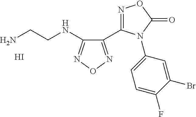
C1(NCCN)=NON=C1C1=NOC(=O)N1C1=CC=C(F)C(Br)=C1.I
